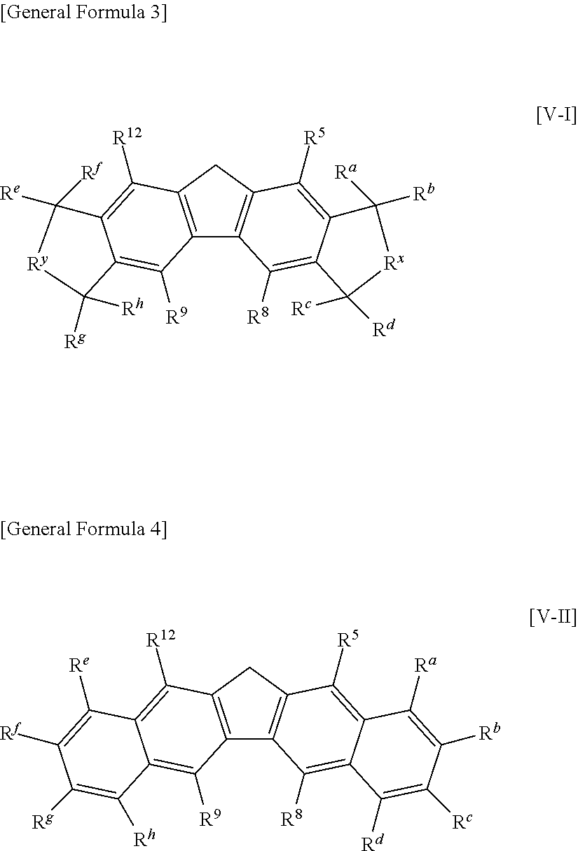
C12=C(CC3=C1C([R8])=C1C(=C3[R5])C([Rb])([Ra])[Rx]C1([Rd])[Rc])C([R12])=C1C(=C2[R9])C([Rh])([Rg])[Ry]C1([Re])[Rf].C12=C(CC3=C1C([R8])=C1C(=C3[R5])C([Ra])=C([Rb])C([Rc])=C1[Rd])C([R12])=C1C(=C2[R9])C([Rh])=C([Rg])C([Rf])=C1[Re]
